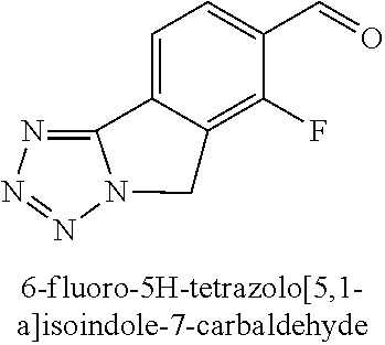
C1=C2C(=C(F)C(C=O)=C1)CN1C2=NN=N1
